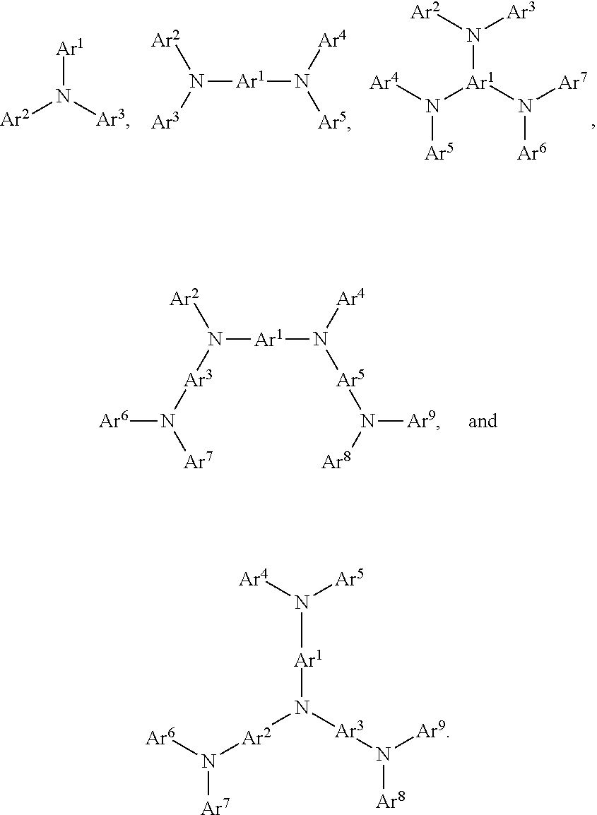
[Ar2]N([Ar3]N([Ar7])[Ar6])[Ar1]N([Ar5]N([Ar9])[Ar8])[Ar4].[Ar2]N([Ar3])[Ar1].[Ar2]N([Ar3])[Ar1]N([Ar5])[Ar4].[Ar2]N([Ar3])[Ar1](N([Ar5])[Ar4])N([Ar7])[Ar6].[Ar2](N([Ar3]N([Ar9])[Ar8])[Ar1]N([Ar5])[Ar4])N([Ar7])[Ar6]
